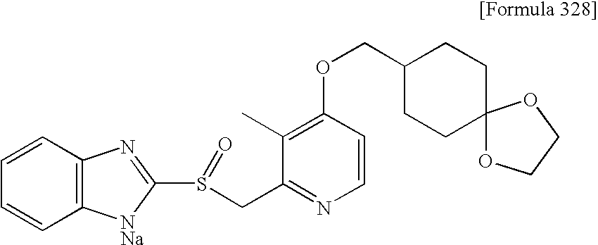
C1(C)=C(OCC2CCC3(CC2)OCCO3)C=CN=C1CS(C1=NC2=C(C=CC=C2)[NNa]1)=O
